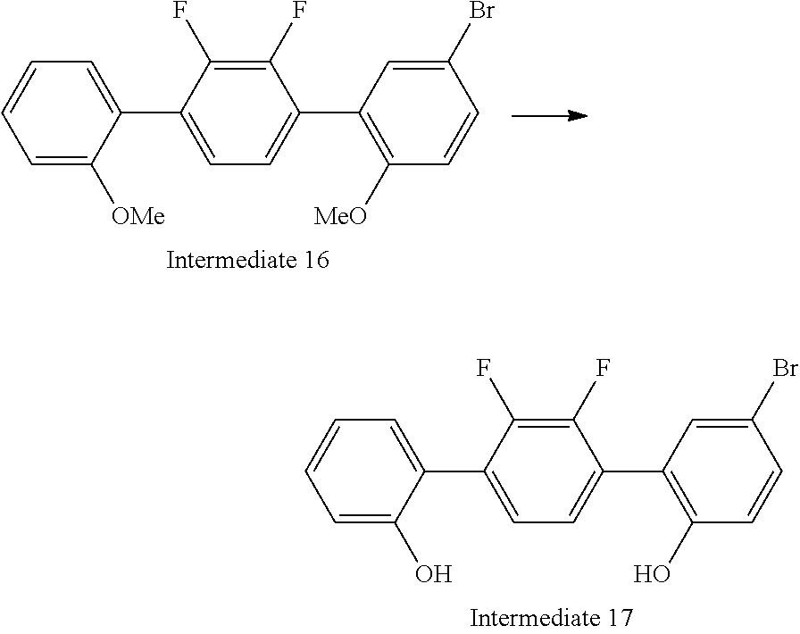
C1(F)=C(F)C(C2=CC=CC=C2O)=CC=C1C1=C(O)C=CC(Br)=C1.C1(F)=C(F)C(C2=CC=CC=C2[OMe])=CC=C1C1=C([MeO])C=CC(Br)=C1
